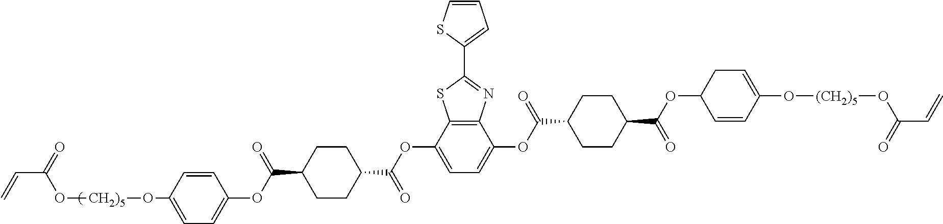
C=CC(=O)O[CH2)5]OC1=CC=C(OC(C2CCC(C(=O)OC3=CC=C(OC(C4CCC(C(=O)OC5C=CC(O[(CH2)5]OC(=O)C=C)=CC5)CC4)=O)C4=C3SC(C3=CC=CS3)=N4)CC2)=O)C=C1
